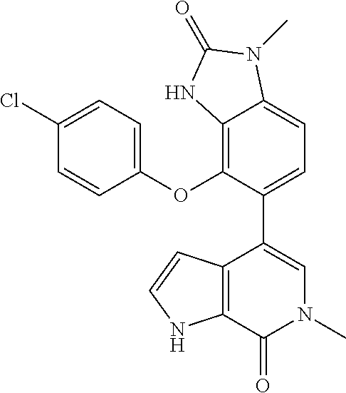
C1(OC2=C3C(=CC=C2C2=CN(C)C(=O)C4=C2C=CN4)N(C)C(=O)N3)=CC=C(Cl)C=C1
